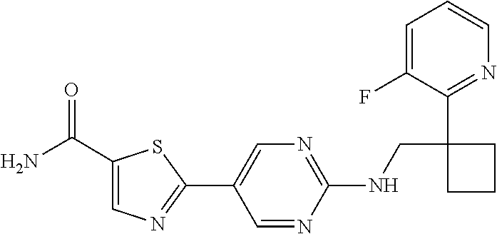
N(CC1(C2=NC=CC=C2F)CCC1)C1=NC=C(C2=NC=C(C(N)=O)S2)C=N1
